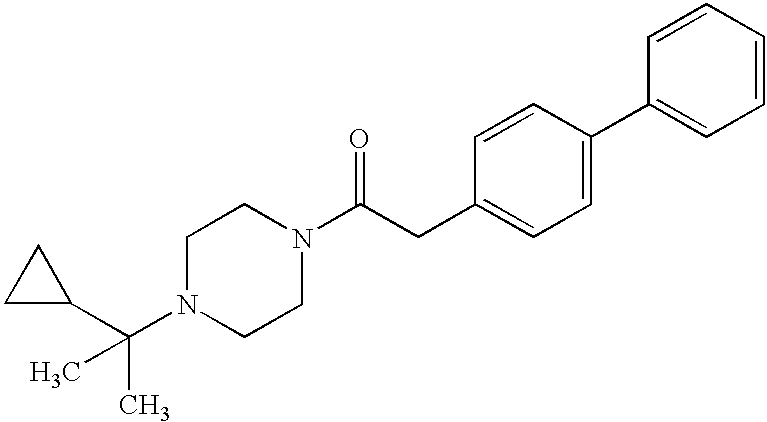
C1N(C(C2CC2)(C)C)CCN(C(CC2=CC=C(C3=CC=CC=C3)C=C2)=O)C1
